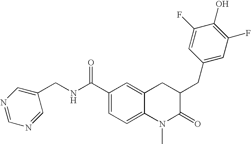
C1(C(NCC2=CN=CN=C2)=O)=CC=C2C(=C1)CC(CC1=CC(F)=C(O)C(F)=C1)C(=O)N2C
